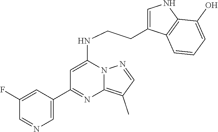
C1(C2=NC3=C(C)C=NN3C(NCCC3=CNC4=C3C=CC=C4O)=C2)=CN=CC(F)=C1
